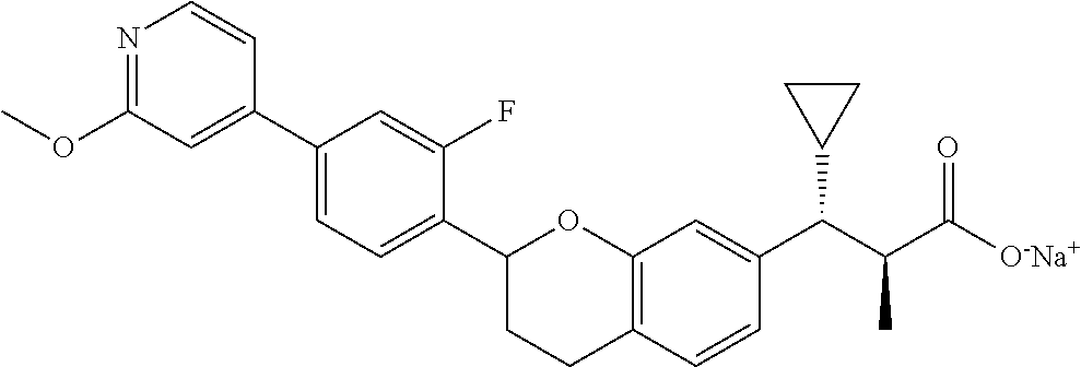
N1=C(OC)C=C(C2=CC=C(C3CCC4=C(O3)C=C(C(C(C([O-Na+])=O)C)C3CC3)C=C4)C(F)=C2)C=C1
